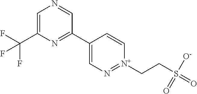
C1=C(C(F)(F)F)N=C(C2=CN=[N+](CCS(=O)([O-])=O)C=C2)C=N1
